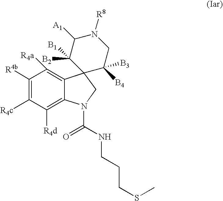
C1([R4b])=C([R4c])C([R4d])=C2C(=C1[R4a])C1(CN2C(NCCCSC)=O)C([B4])([B3])CN([R8])C([A1])C1([B1])[B2]
